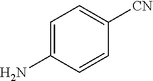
C1=C(N)C=CC([CN])=C1
